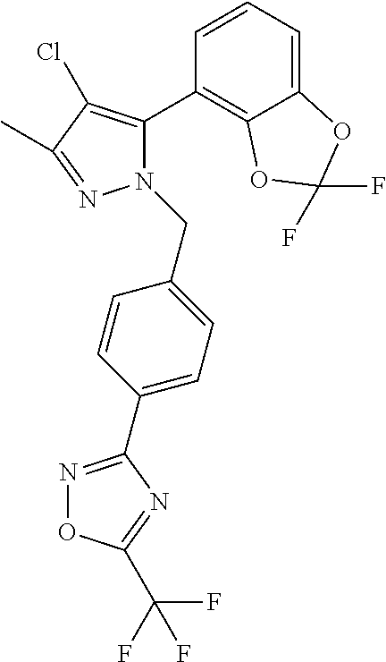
C12=CC=CC(C3=C(Cl)C(C)=NN3CC3=CC=C(C4=NOC(C(F)(F)F)=N4)C=C3)=C1OC(F)(F)O2
